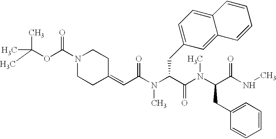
CC(C)(OC(N1CCC(=CC(N(C(C(N(C(C(NC)=O)CC2=CC=CC=C2)C)=O)CC2=CC=C3C(=C2)C=CC=C3)C)=O)CC1)=O)C
